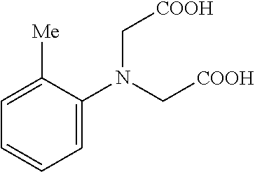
C1=C(N(C[COOH])C[COOH])C([Me])=CC=C1
